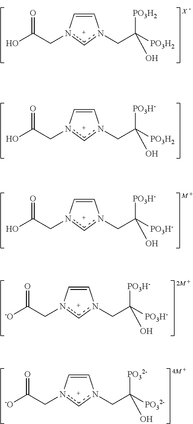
C1=Cn(CC(O)=O)cn1CC([PO3H-])([PO3H2])O.C1=Cn(CC(O)=O)cn1CC([PO3H-])([PO3H-])O.C1=Cn(CC([-O])=O)cn1CC([PO3H-])([PO3H-])O.C1=Cn(CC([-O])=O)cn1CC([PO32-])([PO32-])O.C1=Cn(CC(O)=O)cn1CC([PO3H2])([PO3H2])O
